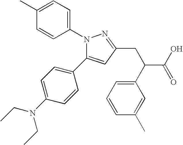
N1(C2=CC=C(C)C=C2)N=C(CC(C(O)=O)C2=CC=CC(C)=C2)C=C1C1=CC=C(N(CC)CC)C=C1
